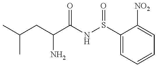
C(CC(N)C(=O)NS(=O)C1=CC=CC=C1[NO2])(C)C
